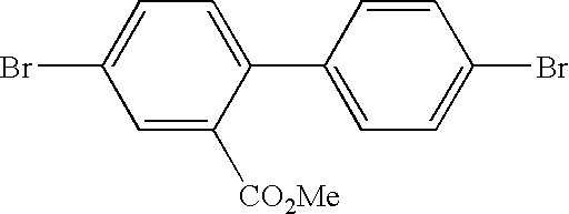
C1=C([CO2Me])C(C2=CC=C(Br)C=C2)=CC=C1Br
